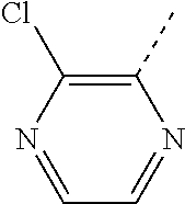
C1(C)=C(Cl)N=CC=N1
